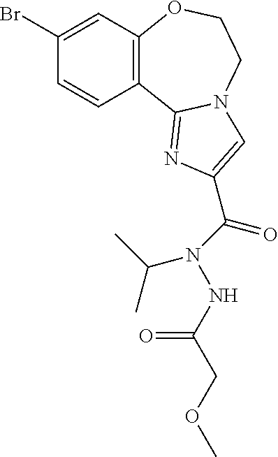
C12=C(OCCN3C1=NC(C(N(C(C)C)NC(COC)=O)=O)=C3)C=C(Br)C=C2
